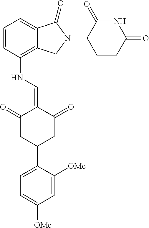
C1(NC=C2C(=O)CC(C3=CC=C([OMe])C=C3[OMe])CC2=O)=C2C(=CC=C1)C(=O)N(C1C(=O)NC(=O)CC1)C2
